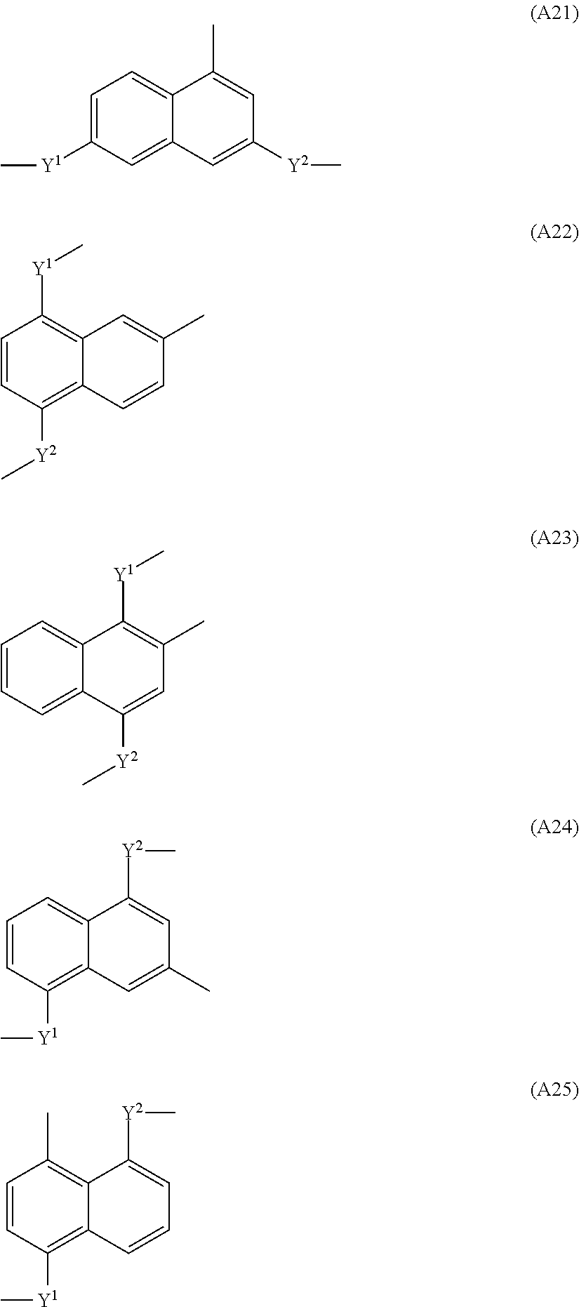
C1=C([Y1]C)C=C2C(=C1)C(C)=CC([Y2]C)=C2.C1=CC([Y2]C)=C2C(=C1[Y1]C)C=C(C)C=C2.C12=CC=CC=C1C([Y2]C)=CC(C)=C2[Y1]C.C1=CC([Y1]C)=C2C(=C1)C([Y2]C)=CC(C)=C2.C1=CC([Y1]C)=C2C(=C1C)C([Y2]C)=CC=C2
